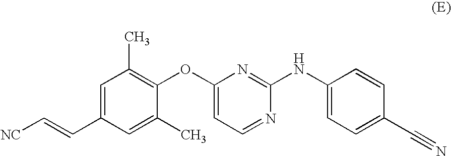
O(C1=CC=NC(NC2=CC=C(C#N)C=C2)=N1)C1=C(C)C=C(C=C[NC])C=C1C
